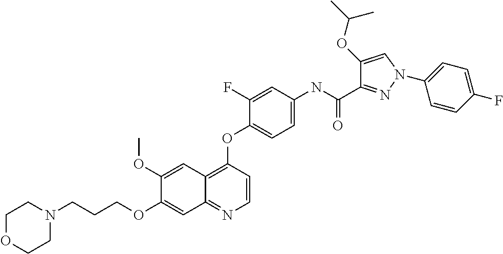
C1(OC)=CC2=C(OC3=CC=C(NC(C4=NN(C5=CC=C(F)C=C5)C=C4OC(C)C)=O)C=C3F)C=CN=C2C=C1OCCCN1CCOCC1
